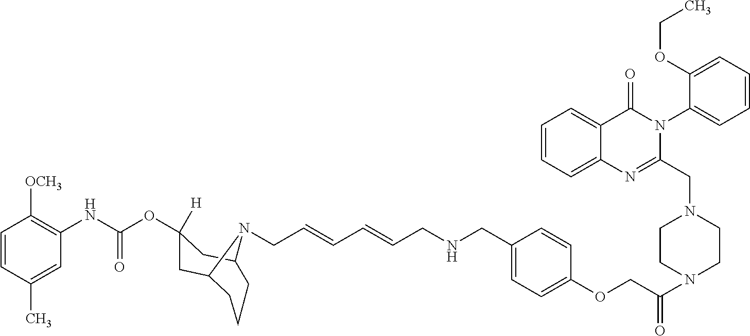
C1=CC(C)=CC(NC(OC2([H])CC3CCCC(C2)N3CC=CC=CCNCC2=CC=C(OCC(N3CCN(CC4=NC5=CC=CC=C5C(=O)N4C4=CC=CC=C4OCC)CC3)=O)C=C2)=O)=C1[OCH3]
